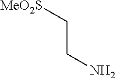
[MeO2S]CCN
